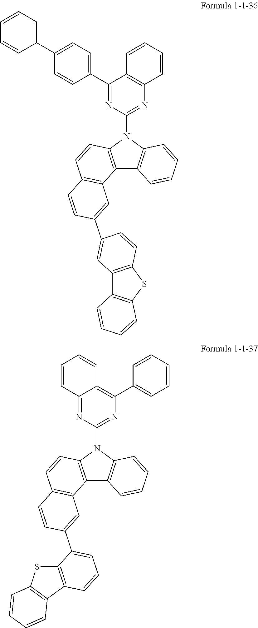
C12=C(C(C3=CC=C(C4=CC=CC=C4)C=C3)=NC(N3C4=C(C5=C3C=CC=C5)C3=C(C=C4)C=CC(C4=CC5=C(SC6=C5C=CC=C6)C=C4)=C3)=N1)C=CC=C2.C12=NC(N3C4=C(C5=C3C=CC=C5)C3=C(C=C4)C=CC(C4=CC=CC5=C4SC4=C5C=CC=C4)=C3)=NC(C3=CC=CC=C3)=C1C=CC=C2
